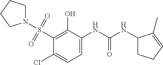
C1(NC(NC2CCC=C2C)=O)=CC=C(Cl)C(S(N2CCCC2)(=O)=O)=C1O
